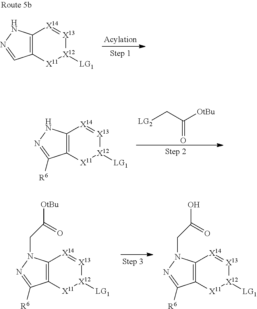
C12=C([X11][X12]([LG1])[X13]=[X14]1)C([R6])=NN2.[LG2]CC([OtBu])=O.C12=C([X11][X12]([LG1])[X13]=[X14]1)C([R6])=NN2CC(=O)[OtBu].C12=C([X11][X12]([LG1])[X13]=[X14]1)C([R6])=NN2CC(=O)O.C12=C([X11][X12]([LG1])[X13]=[X14]1)C=NN2
